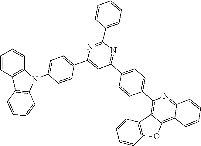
C1=CC=CC2=C1N(C1=CC=C(C3=CC(C4=CC=C(C5=C6C(=C7C(=N5)C=CC=C7)OC5=C6C=CC=C5)C=C4)=NC(C4=CC=CC=C4)=N3)C=C1)C1=C2C=CC=C1
